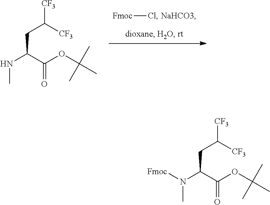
[Fmoc]Cl.C(CC([CF3])[CF3])(C(OC(C)(C)C)=O)NC.C(CC([CF3])[CF3])(C(OC(C)(C)C)=O)N(C)[Fmoc]
